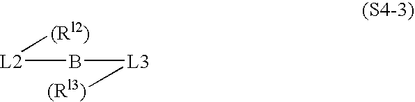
[L2](B[L3][(Rl3)])[(Rl2)]
